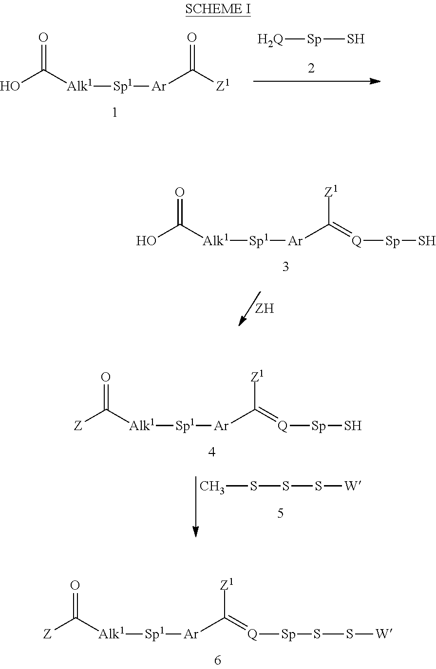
[H2Q][Sp]S.OC([Alk1][Sp1][Ar]C([Z1])=O)=O.CSSS[W].[Z]C([Alk1][Sp1][Ar]C(=[Q][Sp]S)[Z1])=O.[Z]C([Alk1][Sp1][Ar]C(=[Q][Sp]SS[W])[Z1])=O.OC([Alk1][Sp1][Ar]C(=[Q][Sp]S)[Z1])=O
